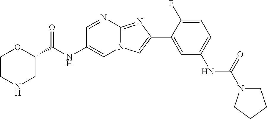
C1=NC2=NC(C3=CC(NC(=O)N4CCCC4)=CC=C3F)=CN2C=C1NC(=O)C1OCCNC1
